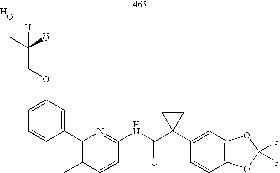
OCC(COC1=CC=CC(C2=C(C)C=CC(NC(C3(C4=CC5=C(C=C4)OC(F)(F)O5)CC3)=O)=N2)=C1)(O)[H].[H]
